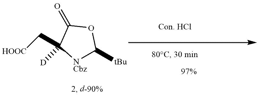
[NCbz]1C([tBu])OC(=O)C1(C[HOOC])[D]
